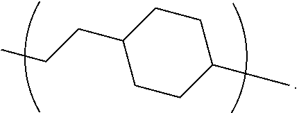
C1C(C)CCC(CCC)C1
